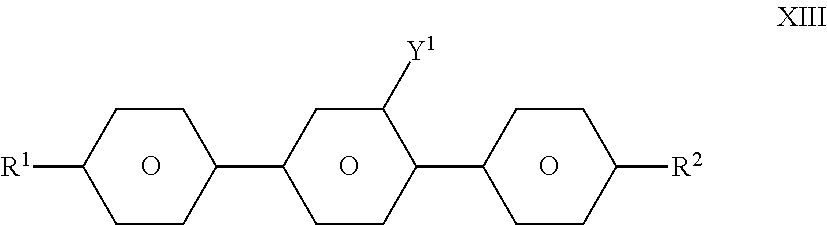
C1CC(C2CCC(C3CCC([R2])CC3)C([Y1])C2)CCC1[R1].O.O.O
